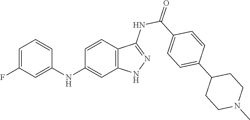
C1=C(F)C=C(NC2=CC3=C(C=C2)C(NC(=O)C2=CC=C(C4CCN(C)CC4)C=C2)=NN3)C=C1
